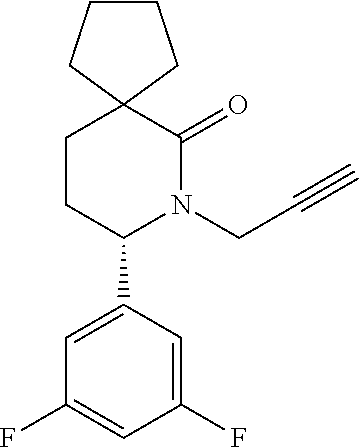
C12(CCC(C3=CC(F)=CC(F)=C3)N(CC#C)C1=O)CCCC2
